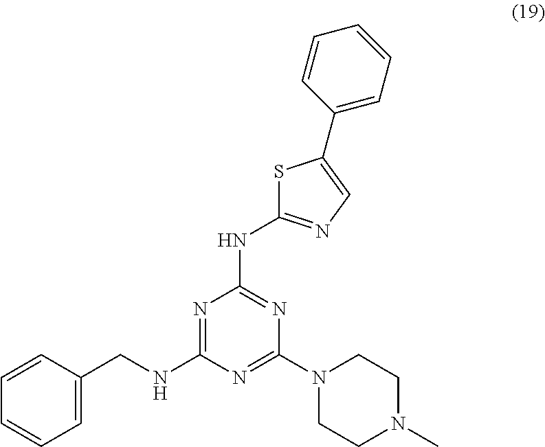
N1=C(NCC2=CC=CC=C2)N=C(N2CCN(C)CC2)N=C1NC1=NC=C(C2=CC=CC=C2)S1
